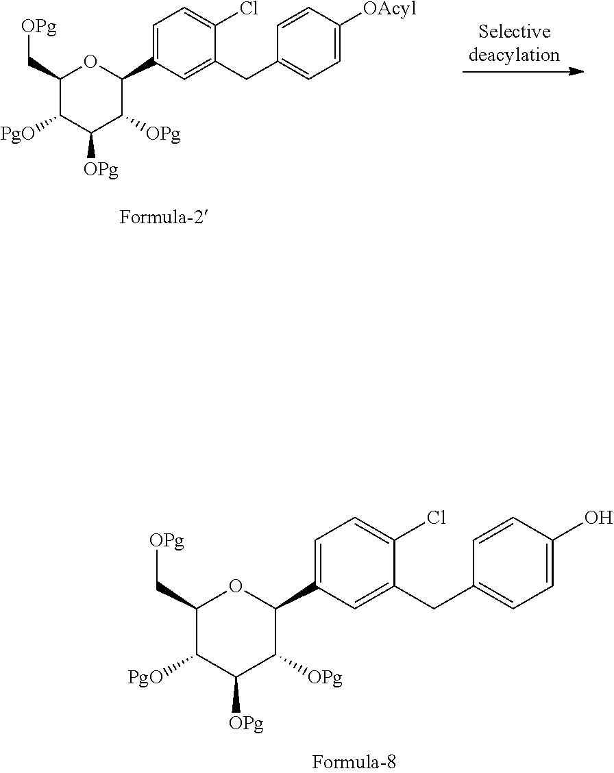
C1(C[OPg])C([PgO])C([OPg])C([OPg])C(C2=CC=C(Cl)C(CC3=CC=C([OAcyl])C=C3)=C2)O1.C1(C[OPg])C([PgO])C([OPg])C([OPg])C(C2=CC=C(Cl)C(CC3=CC=C(O)C=C3)=C2)O1
